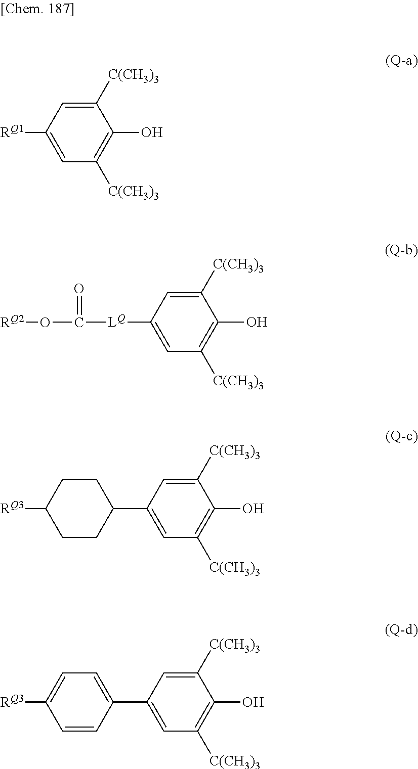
[RQ1]C1=CC([C(CH3)3])=C(O)C([C(CH3)3])=C1.[LQ](C1=CC([C(CH3)3])=C(O)C([C(CH3)3])=C1)C(O[RQ2])=O.C1(C2=CC([C(CH3)3])=C(O)C([C(CH3)3])=C2)CCC([RQ3])CC1.C1(C2=CC([C(CH3)3])=C(O)C([C(CH3)3])=C2)=CC=C([RQ3])C=C1
